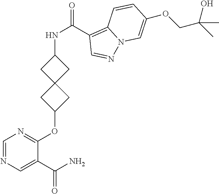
C1(C(N)=O)=CN=CN=C1OC1CC2(C1)CC(NC(C1=C3N(N=C1)C=C(OCC(C)(O)C)C=C3)=O)C2
